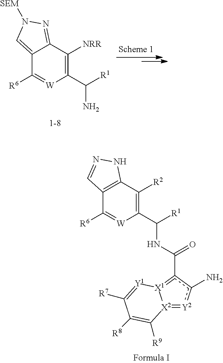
C12=CN([SEM])N=C1C([NRR])=C(C(N)[R1])[W]=C2[R6].C12=C(C([R2])=C(C([R1])NC(c3c(N)[Y2]=[X2]4[X1]=3[Y1]=C([R7])C([R8])=C4[R9])=O)[W]=C1[R6])NN=C2
